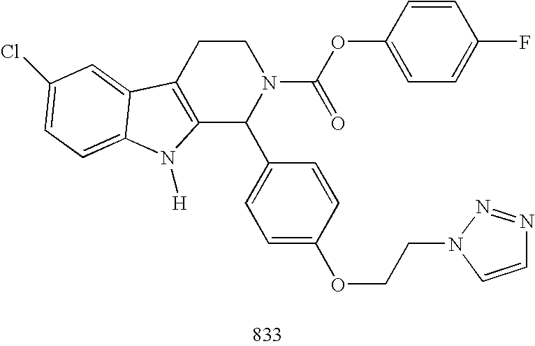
C12=C(CCN(C(OC3=CC=C(F)C=C3)=O)C1C1=CC=C(OCCN3C=CN=N3)C=C1)C1=CC(Cl)=CC=C1N2[H]
